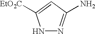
N1N=C(N)C=C1[EtO2C]
